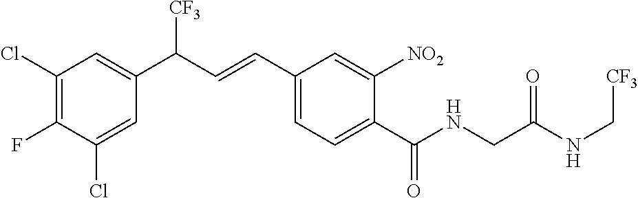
C1(Cl)=CC(C(C=CC2=CC=C(C(NCC(NC[CF3])=O)=O)C([NO2])=C2)[CF3])=CC(Cl)=C1F
